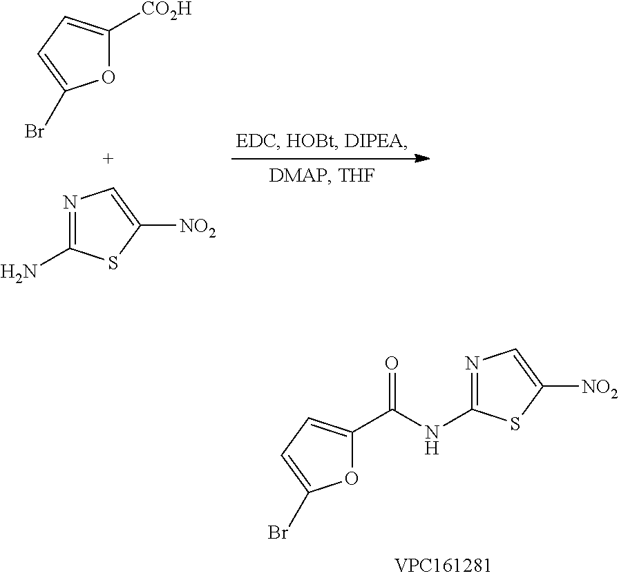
O1C(C(NC2=NC=C([NO2])S2)=O)=CC=C1Br.O1C([CO2H])=CC=C1Br.N1=C(N)SC([NO2])=C1
